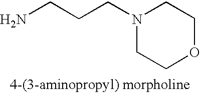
NCCCN1CCOCC1
